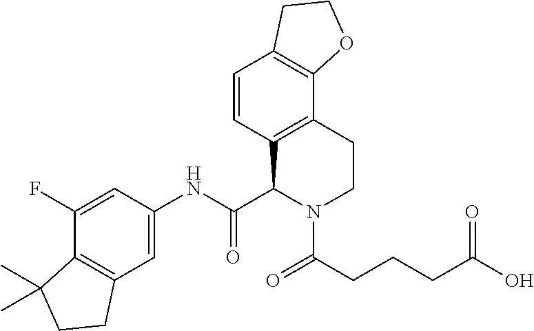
C1(F)=CC(NC(C2N(C(=O)CCCC(O)=O)CCC3=C2C=CC2=C3OCC2)=O)=CC2=C1C(C)(C)CC2
